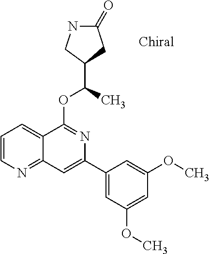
O(C1=NC(C2=CC(OC)=CC(OC)=C2)=CC2=NC=CC=C12)C(C1CC(=O)NC1)C
